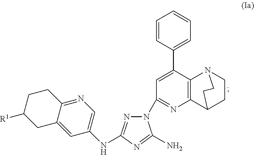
C1=CC(C2=CC(N3N=C(NC4=CN=C5C(=C4)CC([R1])CC5)N=C3N)=NC3=C2N2CCC3CC2)=CC=C1
